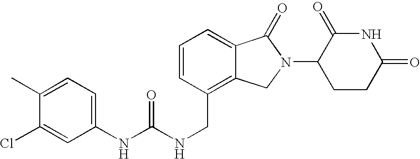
C1(NC(NCC2=C3C(=CC=C2)C(=O)N(C2CCC(=O)NC2=O)C3)=O)=CC=C(C)C(Cl)=C1
